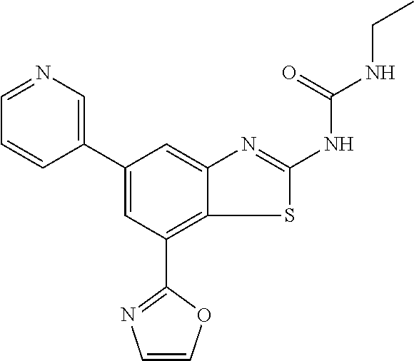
C1(C2=CN=CC=C2)=CC(C2=NC=CO2)=C2C(=C1)N=C(NC(NCC)=O)S2
